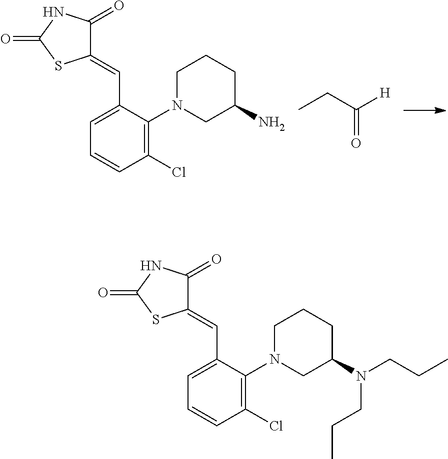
C1=C(C=C2C(=O)NC(=O)S2)C(N2CC(N)CCC2)=C(Cl)C=C1.CCC([H])=O.C1=C(C=C2C(=O)NC(=O)S2)C(N2CC(N(CCC)CCC)CCC2)=C(Cl)C=C1
